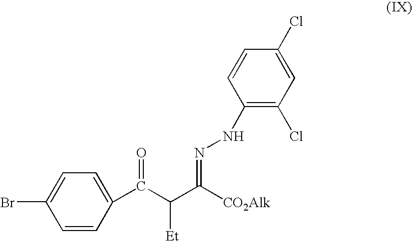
C1=CC(C(=O)C([Et])C(=NNC2=C(Cl)C=C(Cl)C=C2)[CO2Alk])=CC=C1Br
